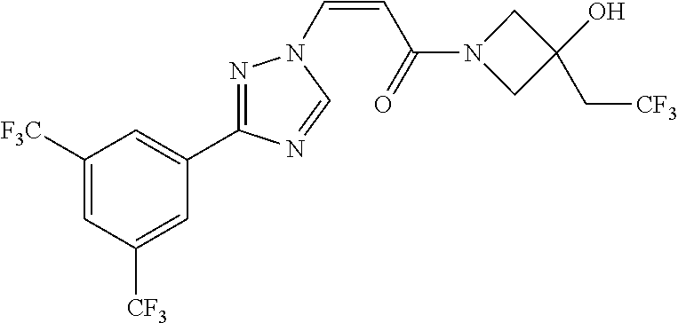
C1([F3C])=CC([CF3])=CC(C2=NN(C=CC(=O)N3CC(O)(C[CF3])C3)C=N2)=C1
